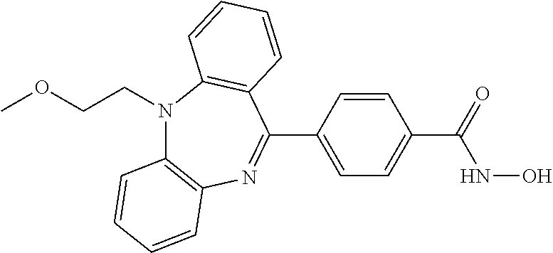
N1(CCOC)C2=C(N=C(C3=CC=C(C(NO)=O)C=C3)C3=C1C=CC=C3)C=CC=C2
